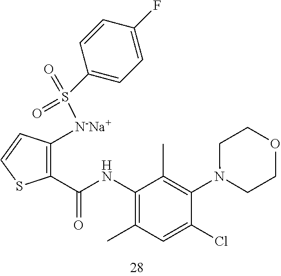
[N-Na+](S(=O)(=O)C1=CC=C(F)C=C1)C1=C(C(NC2=C(C)C=C(Cl)C(N3CCOCC3)=C2C)=O)SC=C1
